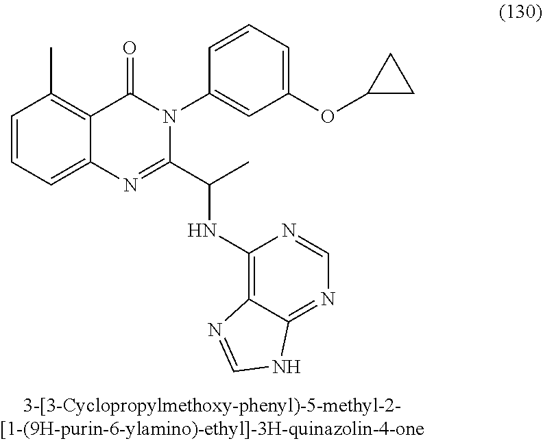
C1=CC=C2C(=C1C)C(=O)N(C1=CC(OC3CC3)=CC=C1)C(C(C)NC1=C3C(=NC=N1)NC=N3)=N2
